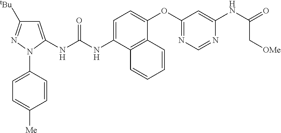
C1=C(NC(NC2=CC([tBu])=NN2C2=CC=C([Me])C=C2)=O)C2=C(C(OC3=NC=NC(NC(=O)C[OMe])=C3)=C1)C=CC=C2
